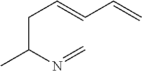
C(C(N=C)C)C=CC=C
